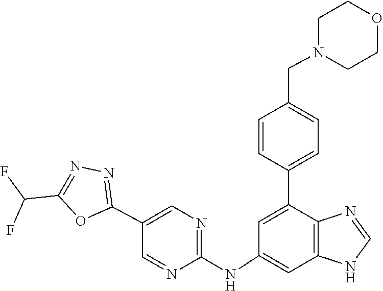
O1CCN(CC2=CC=C(C3=CC(NC4=NC=C(C5=NN=C(C(F)F)O5)C=N4)=CC4=C3N=CN4)C=C2)CC1
